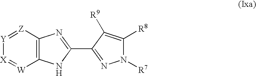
C12=C([Z]=[Y][X]=[W]1)N=C(C1=NN([R7])C([R8])=C1[R9])N2
